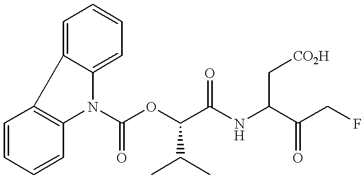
C1=C2C(=CC=C1)N(C(OC(C(NC(C(CF)=O)C[CO2H])=O)C(C)C)=O)C1=C2C=CC=C1
